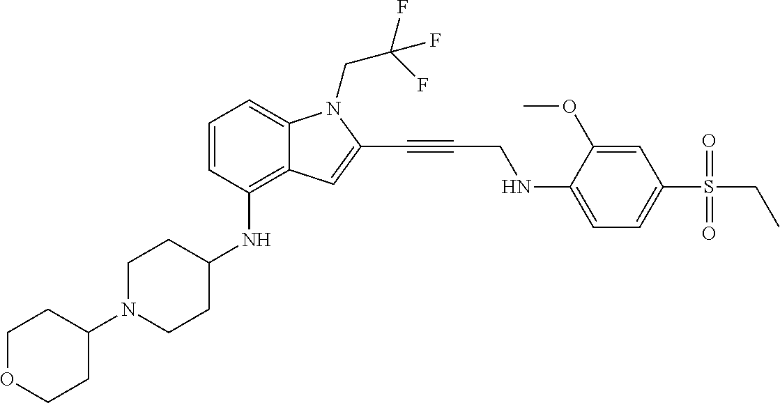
C1(N2CCC(NC3=C4C(=CC=C3)N(CC(F)(F)F)C(C#CCNC3=CC=C(S(CC)(=O)=O)C=C3OC)=C4)CC2)CCOCC1
